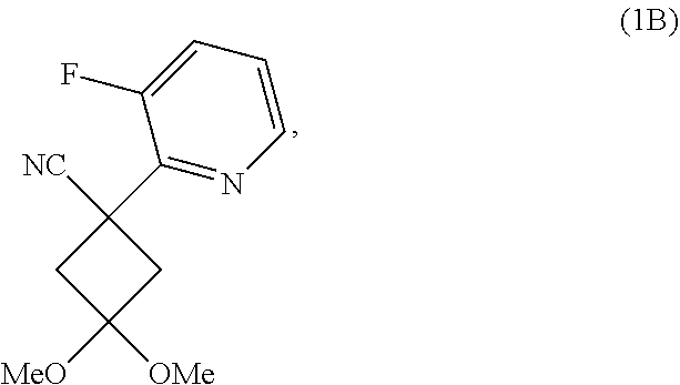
C1([NC])(C2=NC=CC=C2F)CC([OMe])([MeO])C1
